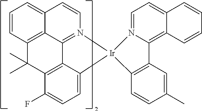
C1=N2C(=C3C(=C1)C=CC=C3)C1=C(C=CC(C)=C1)[Ir]21N2=C3C4=C(C=CC=C4C=C2)C(C)(C)C2=C3C1=CC=C2F
